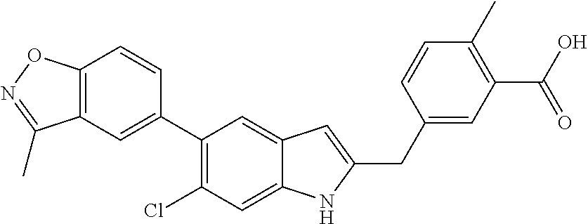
C12=C(C=C(C3=C(Cl)C=C4C(=C3)C=C(CC3=CC(C(O)=O)=C(C)C=C3)N4)C=C1)C(C)=NO2
